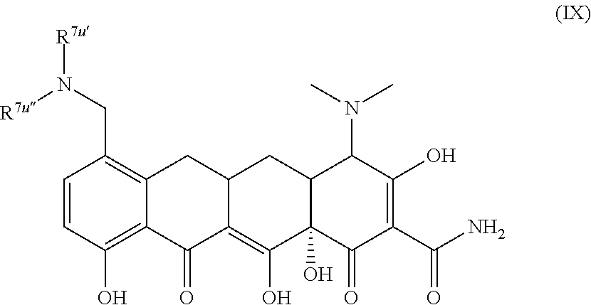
N(CC1=C2C(=C(O)C=C1)C(=O)C1=C(O)C3(O)C(CC1C2)C(N(C)C)C(O)=C(C(N)=O)C3=O)([R7u])[R7u]
